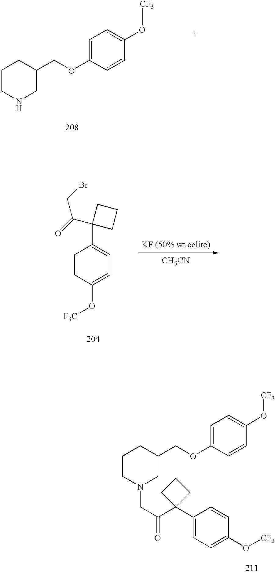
C1CNCC(COC2=CC=C(O[CF3])C=C2)C1.C1=CC(O[F3C])=CC=C1C1(C(=O)CBr)CCC1.[CH3CN].C1(C2(C(=O)CN3CC(COC4=CC=C(O[CF3])C=C4)CCC3)CCC2)=CC=C(O[CF3])C=C1
